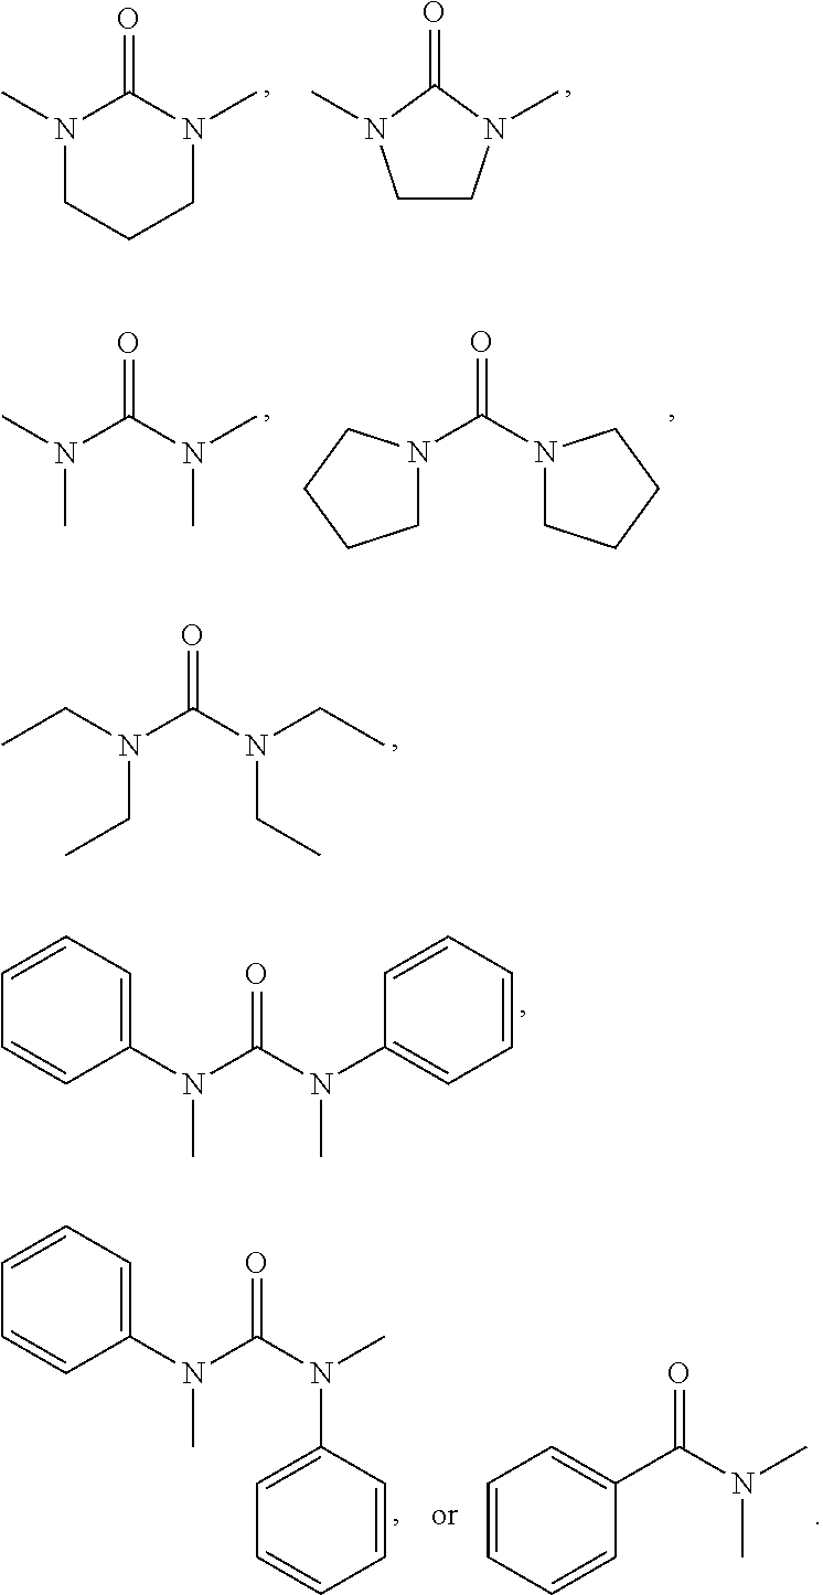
N1(C)CCCN(C)C1=O.C1CN(C)C(=O)N1C.N(CC)(C(N(CC)CC)=O)CC.N(C)(C(N(C)C)=O)C.N1(C(N2CCCC2)=O)CCCC1.N(C)(C(N(C)C1=CC=CC=C1)=O)C1=CC=CC=C1.N(C)(C(N(C1=CC=CC=C1)C)=O)C1=CC=CC=C1.C1(C(N(C)C)=O)=CC=CC=C1
